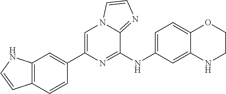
C12=C(C=CC(C3=CN4C(=NC=C4)C(NC4=CC=C5C(=C4)NCCO5)=N3)=C1)C=CN2
